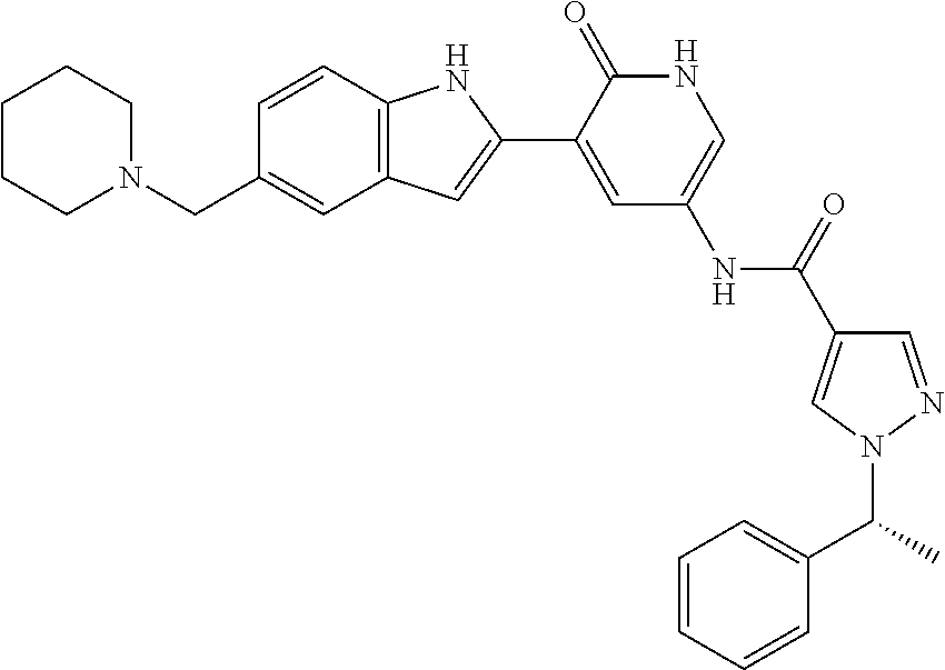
C(C1=CC2=C(C=C1)NC(C1=CC(NC(C3=CN(C(C)C4=CC=CC=C4)N=C3)=O)=CNC1=O)=C2)N1CCCCC1
